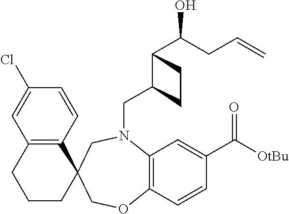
C12=C(C=CC(Cl)=C1)C1(CCC2)COC2=C(N(CC3C(C(CC=C)O)CC3)C1)C=C(C([OtBu])=O)C=C2
